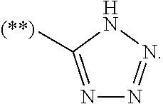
N1=C([(**)])NN=N1
